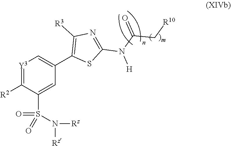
C1([R2])=[Y3]C=C(C2=C([R3])N=C(N(C(C[R10])=O)[H])S2)C=C1S(=O)(N([Rz])[Rz])=O
